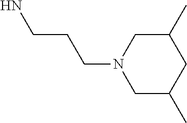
C1(C)CN(CCCN)CC(C)C1
